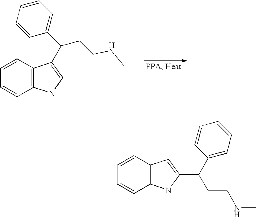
C1=CC2=C(C=C1)NC=C2C(C1=CC=CC=C1)CCNC.C1=CC2=C(C=C1)NC(C(C1=CC=CC=C1)CCNC)=C2
